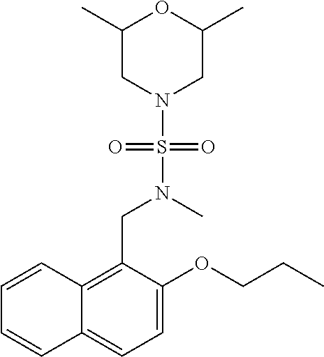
C12=C(CN(S(N3CC(C)OC(C)C3)(=O)=O)C)C(OCCC)=CC=C1C=CC=C2
